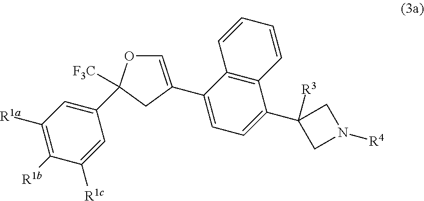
C1=C(C2=CC=C(C3([R3])CN([R4])C3)C3=C2C=CC=C3)CC(C2=CC([R1a])=C([R1b])C([R1c])=C2)([F3C])O1
